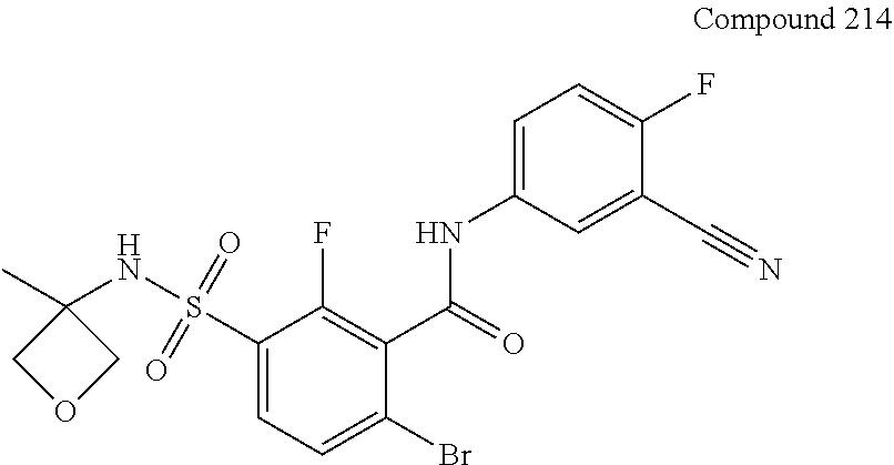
S(C1=CC=C(Br)C(C(=O)NC2=CC=C(F)C(C#N)=C2)=C1F)(=O)(=O)NC1(C)COC1
